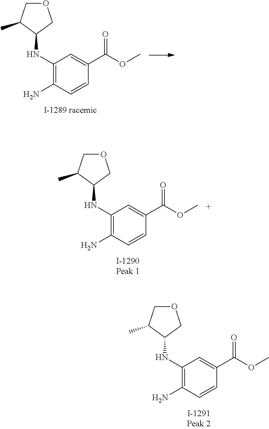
O1CC(C)C(NC2=C(N)C=CC(C(OC)=O)=C2)C1.O1CC(C)C(NC2=C(N)C=CC(C(OC)=O)=C2)C1.O1CC(C)C(NC2=C(N)C=CC(C(OC)=O)=C2)C1
